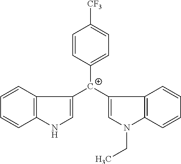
C1=CC([C+](C2=CN(CC)C3=C2C=CC=C3)C2=CNC3=C2C=CC=C3)=CC=C1[CF3]
